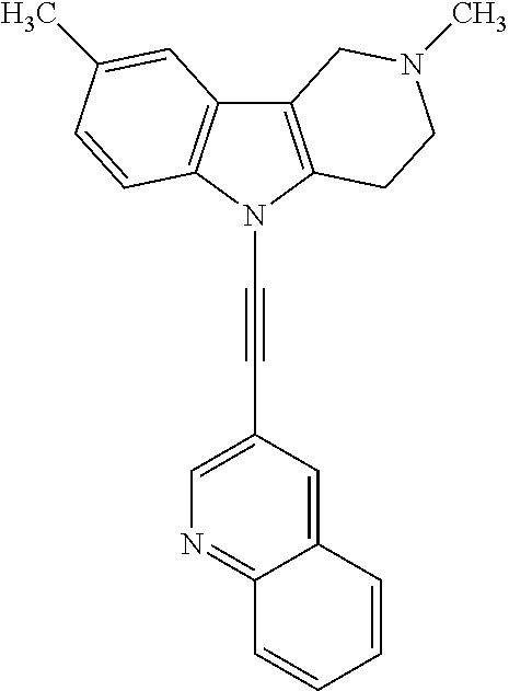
C12=C(N(C#CC3=CN=C4C(=C3)C=CC=C4)C3=C1C=C(C)C=C3)CCN(C)C2
